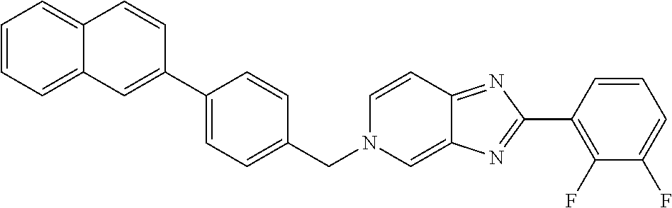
C12=CC=CC=C1C=C(C1=CC=C(CN3C=C4C(=NC(C5=C(F)C(F)=CC=C5)=N4)C=C3)C=C1)C=C2
